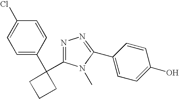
C1(Cl)=CC=C(C2(C3=NN=C(C4=CC=C(O)C=C4)N3C)CCC2)C=C1
